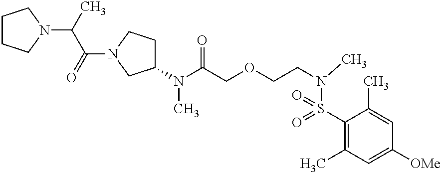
C1CCN(C(C)C(=O)N2CC(N(C(COCCN(C)S(C3=C(C)C=C([OMe])C=C3C)(=O)=O)=O)C)CC2)C1
